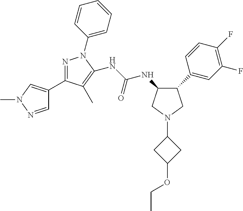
C1(C2=CN(C)N=C2)=NN(C2=CC=CC=C2)C(NC(NC2C(C3=CC(F)=C(F)C=C3)CN(C3CC(OCC)C3)C2)=O)=C1C
